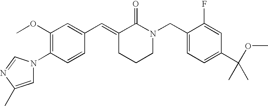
C1=CC(N2C=C(C)N=C2)=C(OC)C=C1C=C1CCCN(CC2=CC=C(C(OC)(C)C)C=C2F)C1=O
